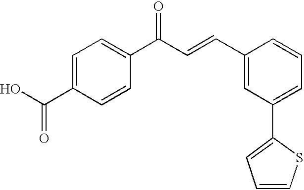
C1=C(C(O)=O)C=CC(C(=O)C=CC2=CC(C3=CC=CS3)=CC=C2)=C1
